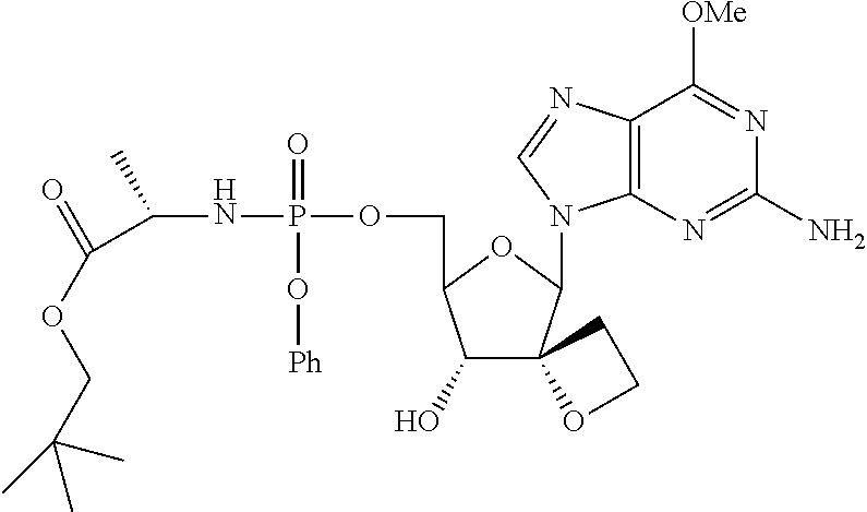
C1(O)C(COP(NC(C(OCC(C)(C)C)=O)C)(=O)O[Ph])OC(N2C3=C(C([OMe])=NC(N)=N3)N=C2)C12OCC2
